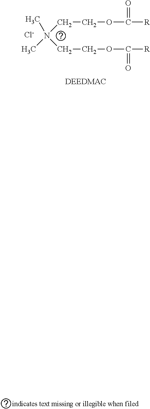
N(C)(CCOC([R])=O)(C)CCOC(=O)[R].[Cl-]
